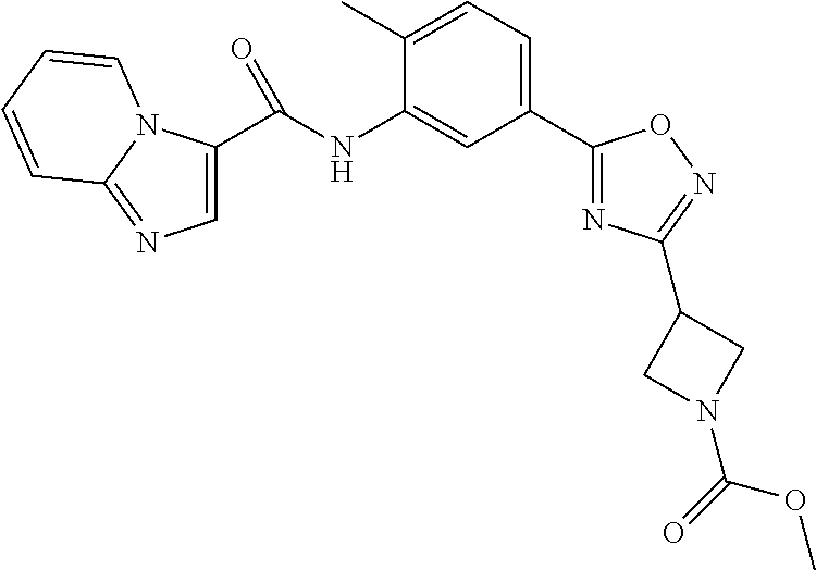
C1=C(C(NC2=CC(C3=NC(C4CN(C(=O)OC)C4)=NO3)=CC=C2C)=O)N2C(=N1)C=CC=C2
